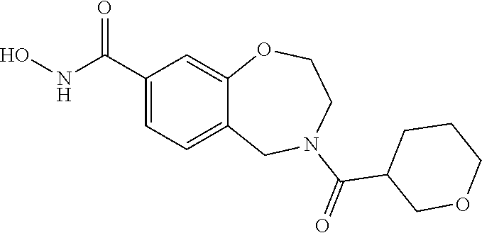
C1(C(NO)=O)=CC=C2C(=C1)OCCN(C(=O)C1COCCC1)C2
